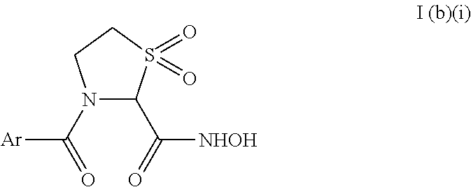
N1(C(=O)[Ar])C(C(=O)[NHOH])S(=O)(=O)CC1
